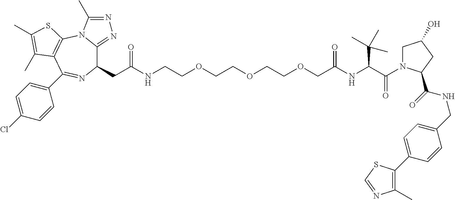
C1(CC(NCCOCCOCCOCC(NC(C(=O)N2CC(O)CC2C(=O)NCC2=CC=C(C3=C(C)N=CS3)C=C2)C(C)(C)C)=O)=O)C2=NN=C(C)N2C2=C(C(C3=CC=C(Cl)C=C3)=N1)C(C)=C(C)S2
